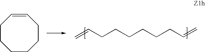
C=CCCCCCCC=C.C1CCCC=CCC1
